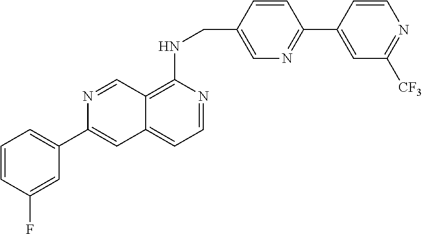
C12=C(NCC3=CN=C(C4=CC([CF3])=NC=C4)C=C3)N=CC=C1C=C(C1=CC=CC(F)=C1)N=C2
